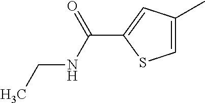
C1=C(C)C=C(C(=O)NCC)S1
